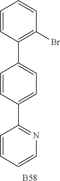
C1=CC(C2=NC=CC=C2)=CC=C1C1=C(Br)C=CC=C1.[B58]
